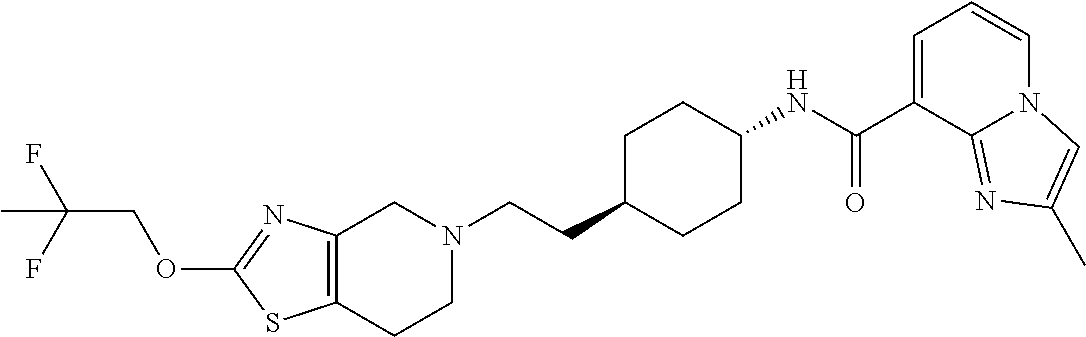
C12=C(CCN(CCC3CCC(NC(C4=CC=CN5C4=NC(C)=C5)=O)CC3)C1)SC(OCC(F)(F)C)=N2
